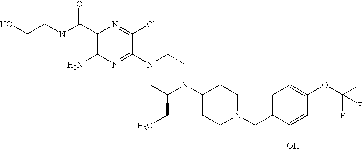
C1(C(NCCO)=O)=C(N)N=C(N2CC(CC)N(C3CCN(CC4=CC=C(OC(F)(F)F)C=C4O)CC3)CC2)C(Cl)=N1
